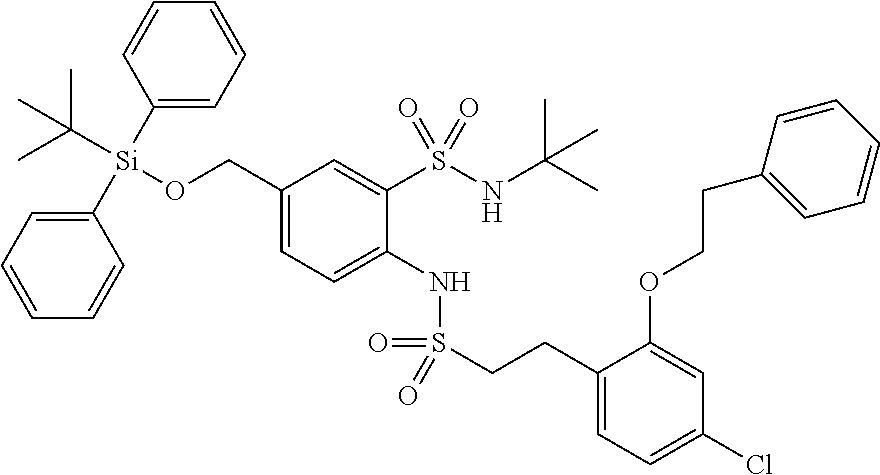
C1(CO[Si](C(C)(C)C)(C2=CC=CC=C2)C2=CC=CC=C2)=CC=C(NS(=O)(=O)CCC2=CC=C(Cl)C=C2OCCC2=CC=CC=C2)C(S(NC(C)(C)C)(=O)=O)=C1
